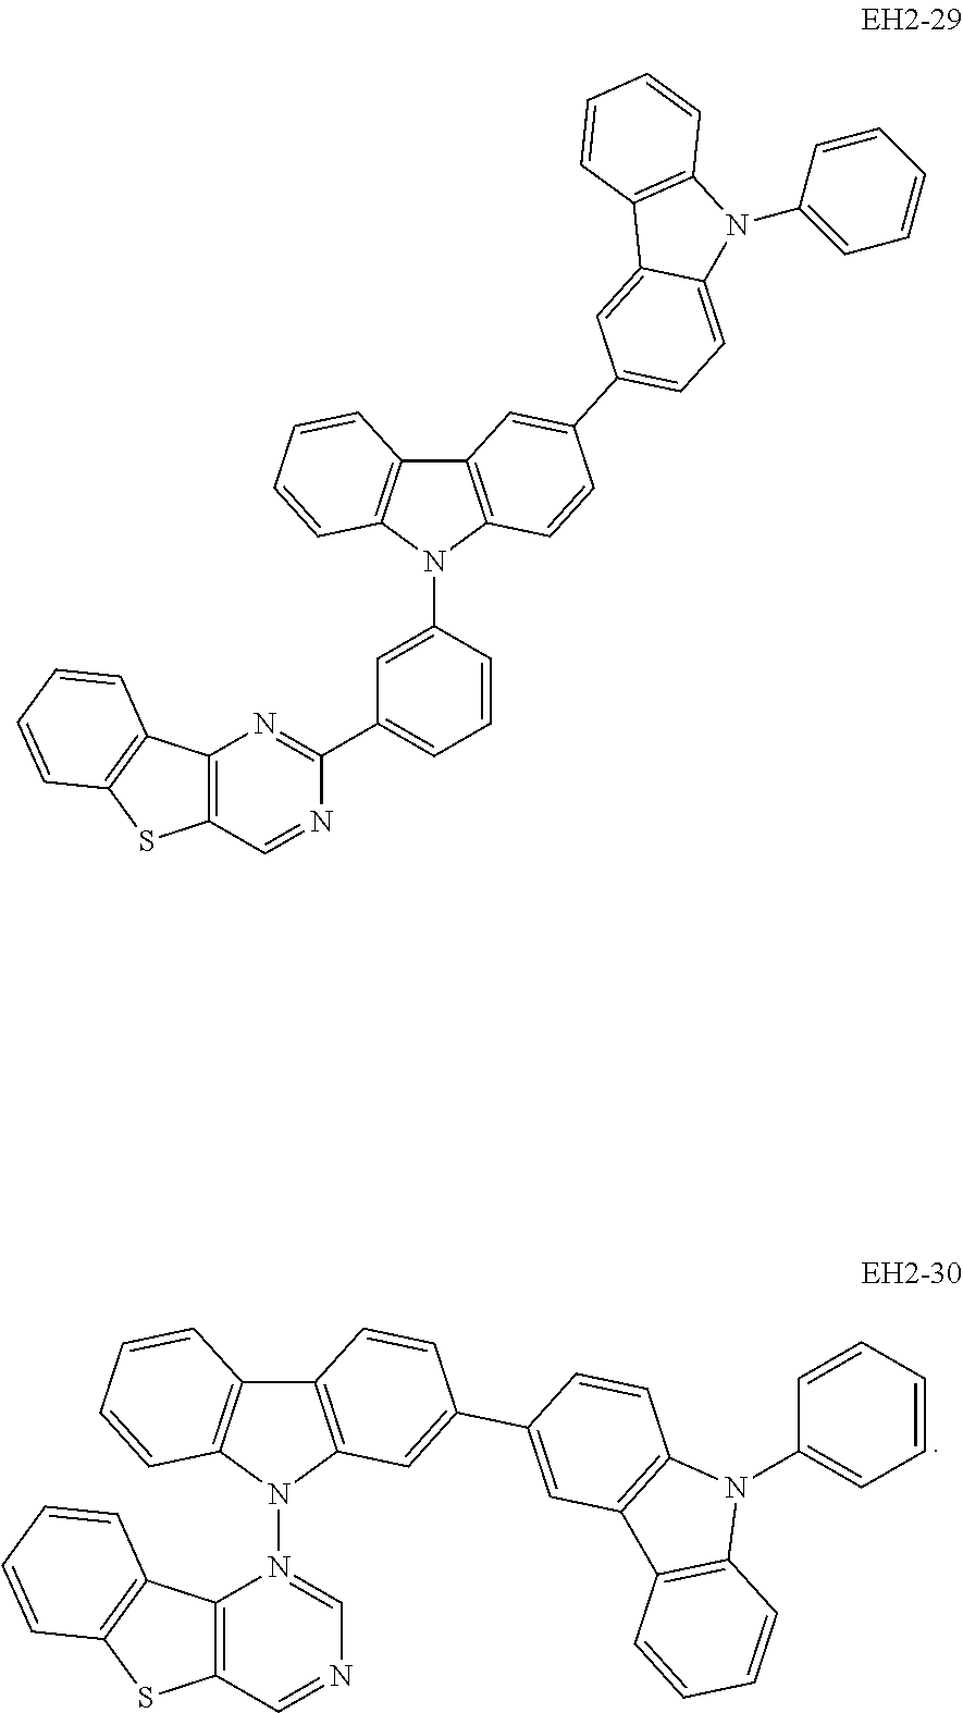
C12=C(N(N3=CN=CC4=C3C3=C(S4)C=CC=C3)C3=C1C=CC=C3)C=C(C1=CC3=C(C=C1)N(C1=CC=CC=C1)C1=C3C=CC=C1)C=C2.C12=C(N(C3=CC(C4=NC5=C(C=N4)SC4=C5C=CC=C4)=CC=C3)C3=C1C=CC=C3)C=CC(C1=CC=C3C(=C1)C1=C(C=CC=C1)N3C1=CC=CC=C1)=C2
